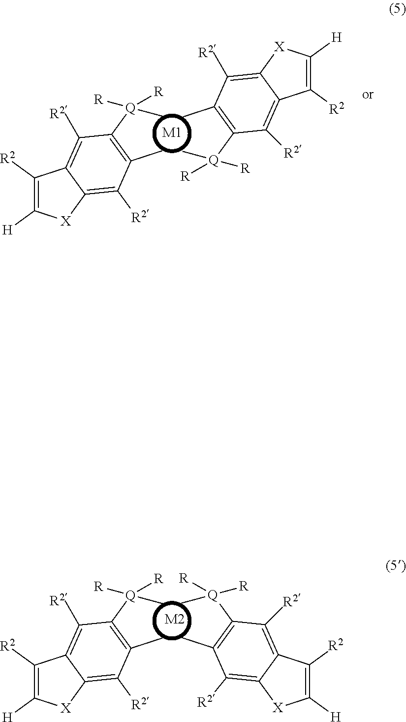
C1([R2])=C([H])[X]C2=C([R2])C(C)=C([Q](C)([R])[R])C([R2])=C12.[M2].C1([R2])=C([H])[X]C2=C([R2])C(C)=C([Q](C)([R])[R])C([R2])=C12.C1([R2])=C([H])[X]C2=C([R2])C(C)=C([Q](C)([R])[R])C([R2])=C12.[M1].C1([R2])=C([H])[X]C2=C([R2])C(C)=C([Q](C)([R])[R])C([R2])=C12
